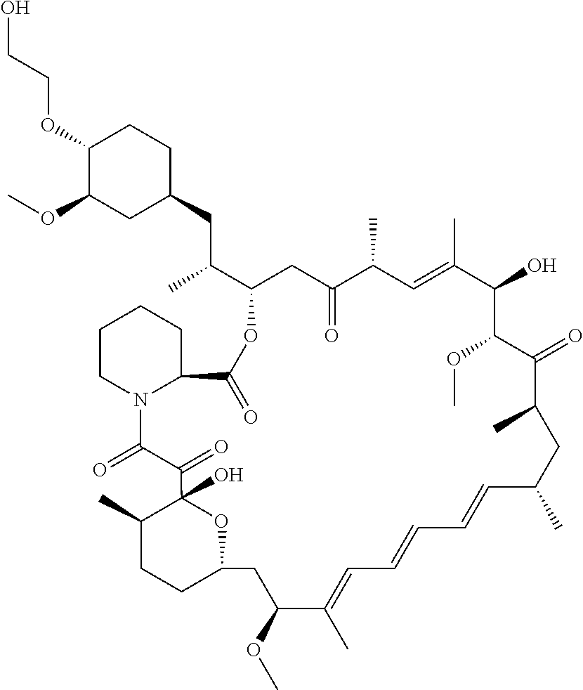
C1(C)CCC2OC1(O)C(=O)C(=O)N1CCCCC1C(=O)OC(C(C)CC1CCC(OCCO)C(OC)C1)CC(=O)C(C)C=C(C)C(O)C(OC)C(=O)C(C)CC(C)C=CC=CC=C(C)C(OC)C2
